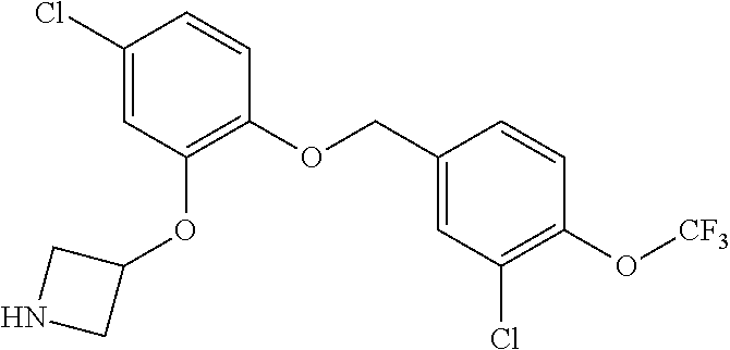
C1(Cl)=CC(OC2CNC2)=C(OCC2=CC(Cl)=C(O[CF3])C=C2)C=C1
